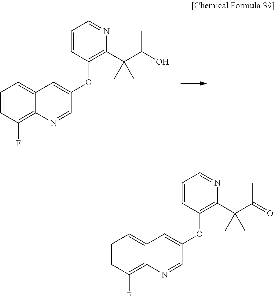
C1=CC(F)=C2C(=C1)C=C(OC1=C(C(C(O)C)(C)C)N=CC=C1)C=N2.C1=CC(F)=C2C(=C1)C=C(OC1=C(C(C(=O)C)(C)C)N=CC=C1)C=N2
